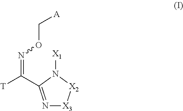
N(=C([T])C1=N[X3][X2]N1[X1])OC[A]
